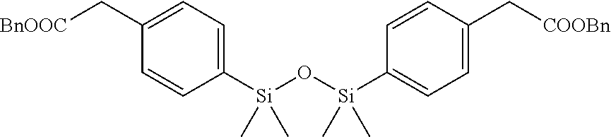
C1(C[BnOOC])=CC=C([Si](O[Si](C2=CC=C(C[COOBn])C=C2)(C)C)(C)C)C=C1
